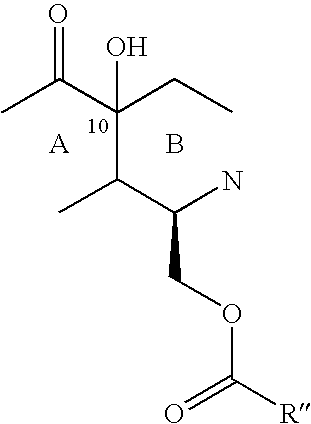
CC(C(CC)(O)C(C(N)COC([R])=O)C)=O.B
